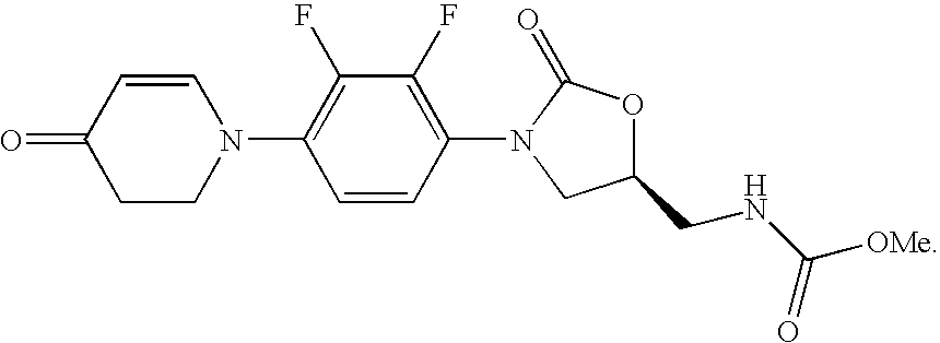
C1=CC(=O)CCN1C1=C(F)C(F)=C(N2C(=O)OC(CNC([OMe])=O)C2)C=C1
